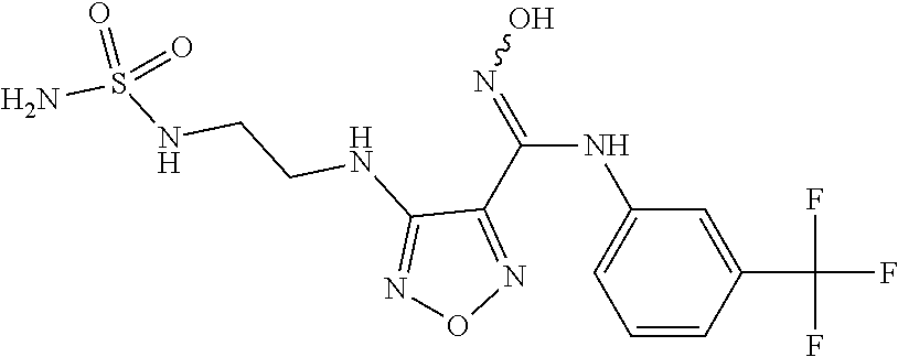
C1(NC(=NO)C2=NON=C2NCCNS(N)(=O)=O)=CC=CC(C(F)(F)F)=C1
